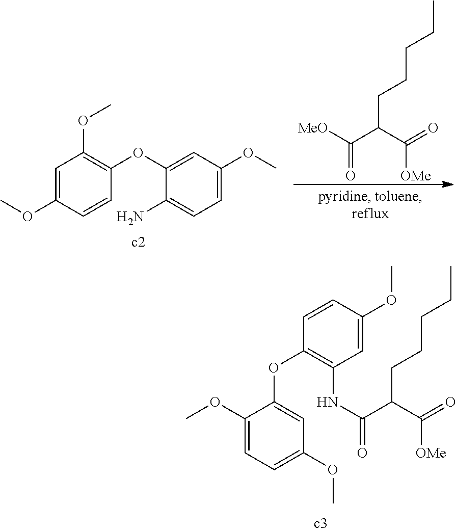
COC1=CC=C(OC)C=C1OC1=C(NC(C(C(=O)[OMe])CCCCC)=O)C=C(OC)C=C1.O(C)C1=CC(OC)=C(OC2=CC(OC)=CC=C2N)C=C1.C(C(C(=O)[OMe])CCCCC)(=O)[MeO]
